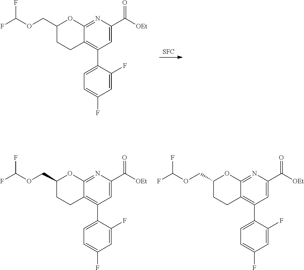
[SFC].C12=NC(C(=O)[OEt])=CC(C3=CC=C(F)C=C3F)=C1CCC(COC(F)F)O2.C12=NC(C(=O)[OEt])=CC(C3=CC=C(F)C=C3F)=C1CCC(COC(F)F)O2.C12=NC(C(=O)[OEt])=CC(C3=CC=C(F)C=C3F)=C1CCC(COC(F)F)O2
